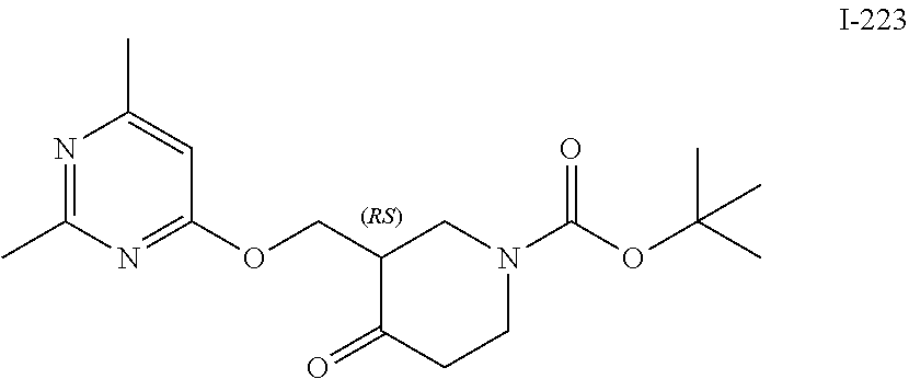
N1=C(C)N=C(OCC2C(=O)CCN(C(OC(C)(C)C)=O)C2)C=C1C
